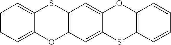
C1=CC=C2C(=C1)SC1=C(O2)C=C2C(=C1)OC1=C(S2)C=CC=C1
